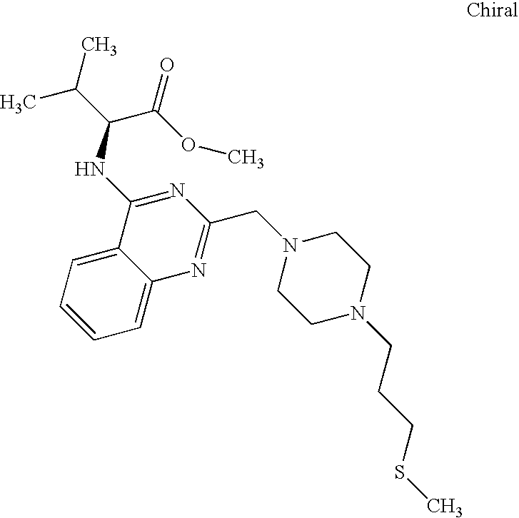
C1=CC=C2C(=C1)C(NC(C(=O)OC)C(C)C)=NC(CN1CCN(CCCSC)CC1)=N2
